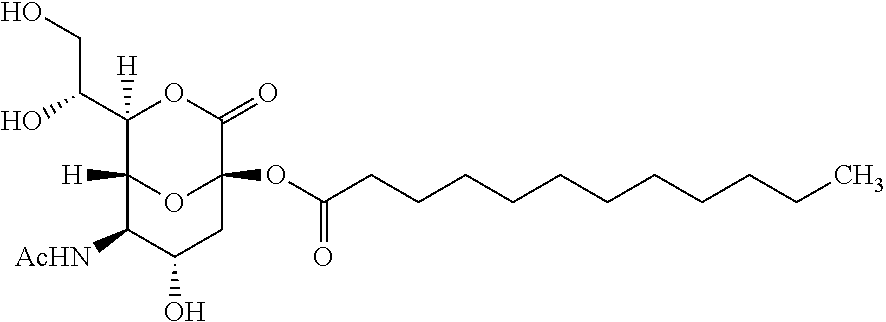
C1(C(O)CO)([H])C2([H])OC(OC(CCCCCCCCCCC)=O)(C(=O)O1)CC(O)C2[AcHN]
